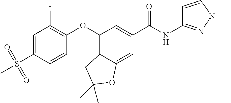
C1=C(S(=O)(=O)C)C=CC(OC2=C3C(=CC(C(NC4=NN(C)C=C4)=O)=C2)OC(C)(C)C3)=C1F
